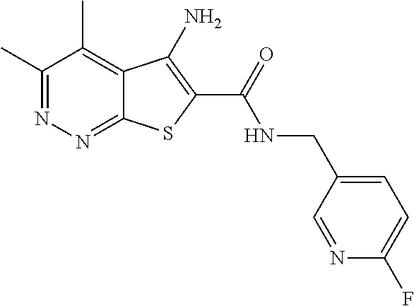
C1(C)=NN=C2C(=C1C)C(N)=C(C(=O)NCC1=CC=C(F)N=C1)S2
